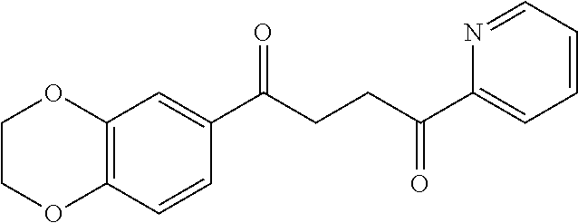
C1COC2=C(O1)C=C(C(CCC(C1=CC=CC=N1)=O)=O)C=C2
